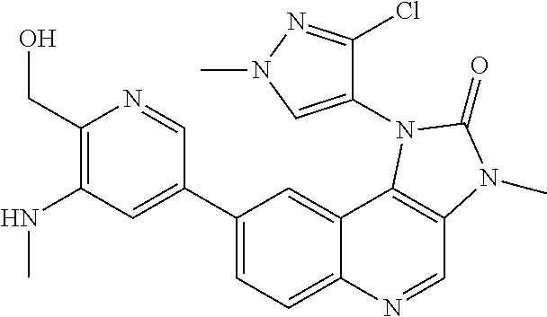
C1(CO)=C(NC)C=C(C2=CC=C3C(=C2)C2=C(C=N3)N(C)C(=O)N2C2=CN(C)N=C2Cl)C=N1
